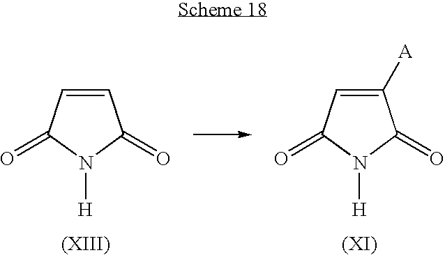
C1=CC(=O)N([H])C1=O.C1([A])=CC(=O)N([H])C1=O
